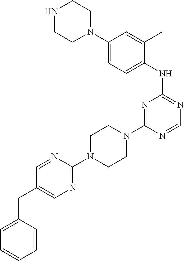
C1(N2CCN(C3=NC(NC4=CC=C(N5CCNCC5)C=C4C)=NC=N3)CC2)=NC=C(CC2=CC=CC=C2)C=N1
